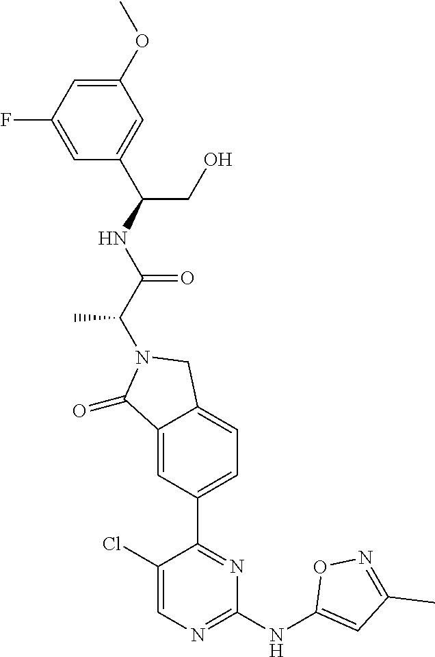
C1(=O)C2=CC(C3=NC(NC4=CC(C)=NO4)=NC=C3Cl)=CC=C2CN1C(C(NC(C1=CC(OC)=CC(F)=C1)CO)=O)C
